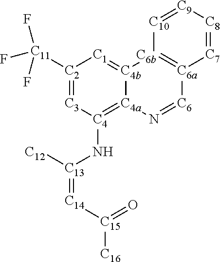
[C7]1=[C8][C9]=[C10][C6b]2=[C6a]1[C6]=N[C4a]1=[C4](N[C13](=[C14][C15](=O)[C16])[C12])[C3]=[C2]([C11](F)(F)F)[C1]=[C4b]21
